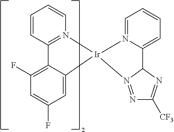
C1=CC2=N(C=C1)[Ir]1(C3=CC(F)=CC(F)=C23)N2=CC=CC=C2C2N1=NC([CF3])=N2
